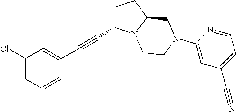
C1(Cl)=CC=CC(C#CC2CCC3N2CCN(C2=CC(C#N)=CC=N2)C3)=C1
